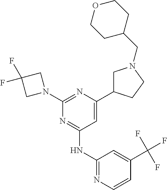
C1(NC2=NC=CC(C(F)(F)F)=C2)=NC(N2CC(F)(F)C2)=NC(C2CN(CC3CCOCC3)CC2)=C1
